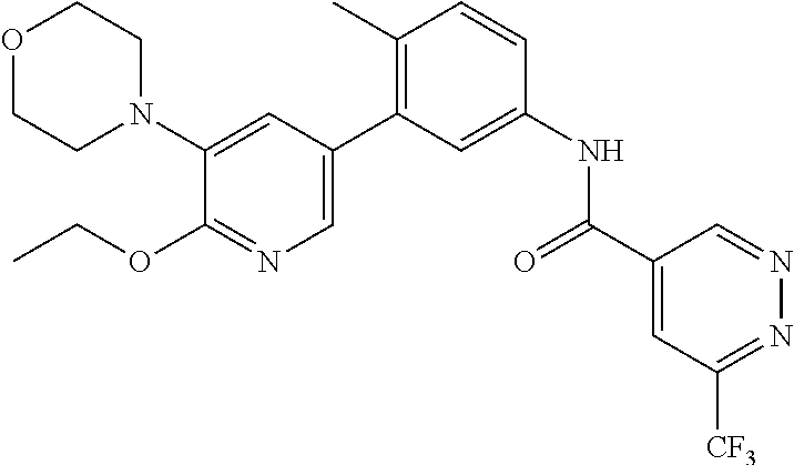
C1(N2CCOCC2)=CC(C2=C(C)C=CC(NC(C3=CC([CF3])=NN=C3)=O)=C2)=CN=C1OCC
